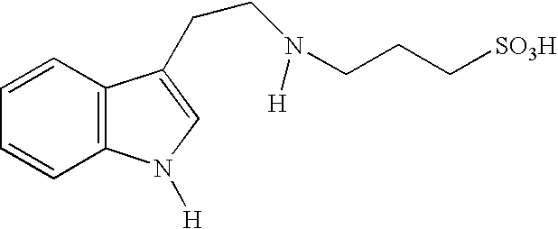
C12=C(C=CC=C1)C(CCN([H])CCC[SO3H])=CN2[H]
